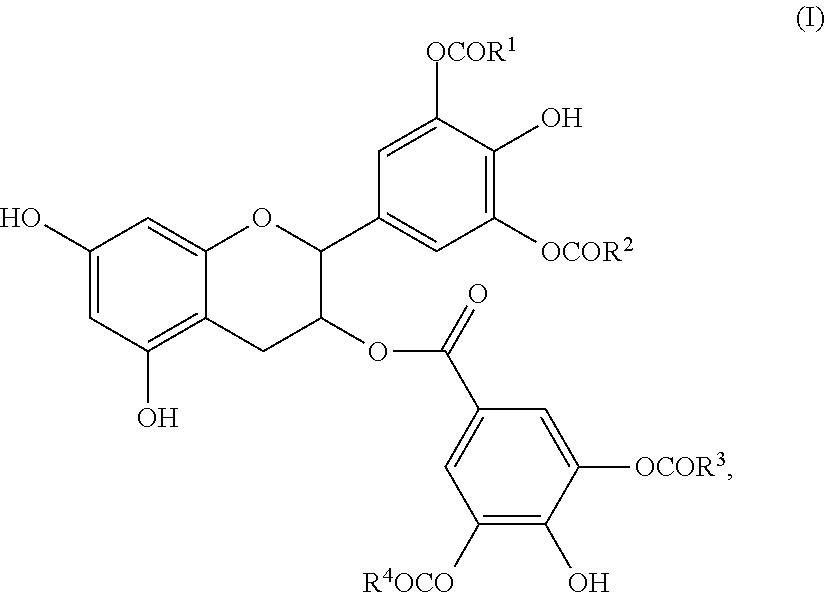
C1(O)=CC(O)=C2C(=C1)OC(C1=CC([OCOR2])=C(O)C([OCOR1])=C1)C(OC(C1=CC([R4OCO])=C(O)C([OCOR3])=C1)=O)C2
